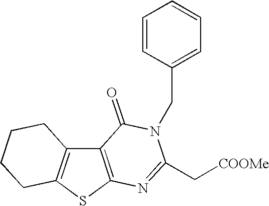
C12=C(SC3=C1CCCC3)N=C(C[COOMe])N(CC1=CC=CC=C1)C2=O
